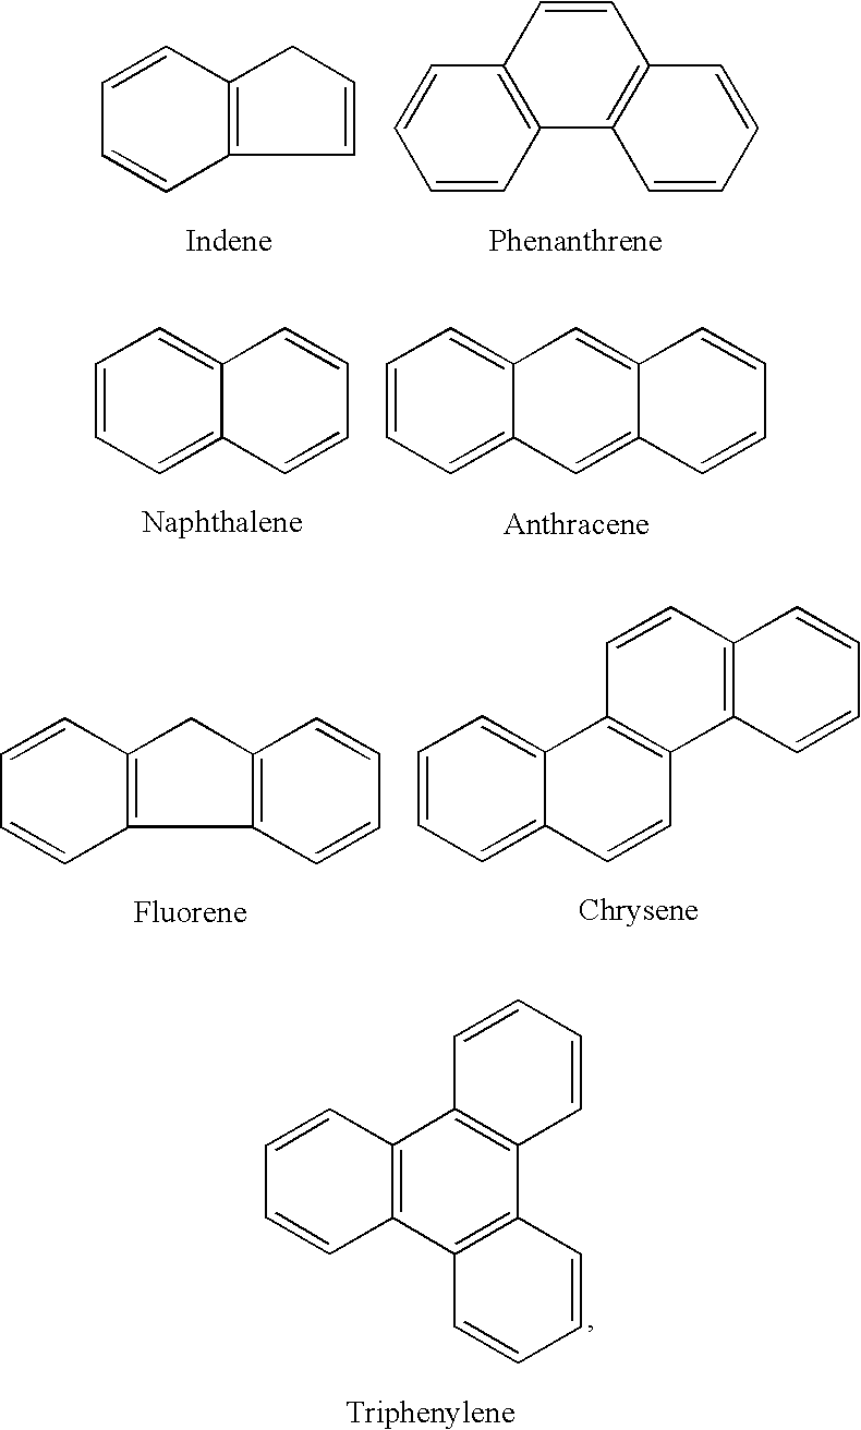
C1=CCC2=C1C=CC=C2.C1=CC2=C(C=C1)C=CC1=C2C=CC=C1.C1=CC=C2C(=C1)C=CC=C2.C1=CC=C2C(=C1)C=C1C(=C2)C=CC=C1.C12=C(CC3=C1C=CC=C3)C=CC=C2.C1=CC=C2C(=C1)C1=C(C=C2)C2=C(C=C1)C=CC=C2.C12=C(C3=C(C4=C1C=CC=C4)C=CC=C3)C=CC=C2
